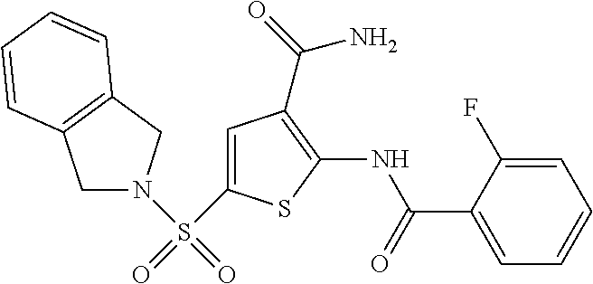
C1=C(F)C(C(=O)NC2=C(C(=O)N)C=C(S(=O)(N3CC4=C(C3)C=CC=C4)=O)S2)=CC=C1
